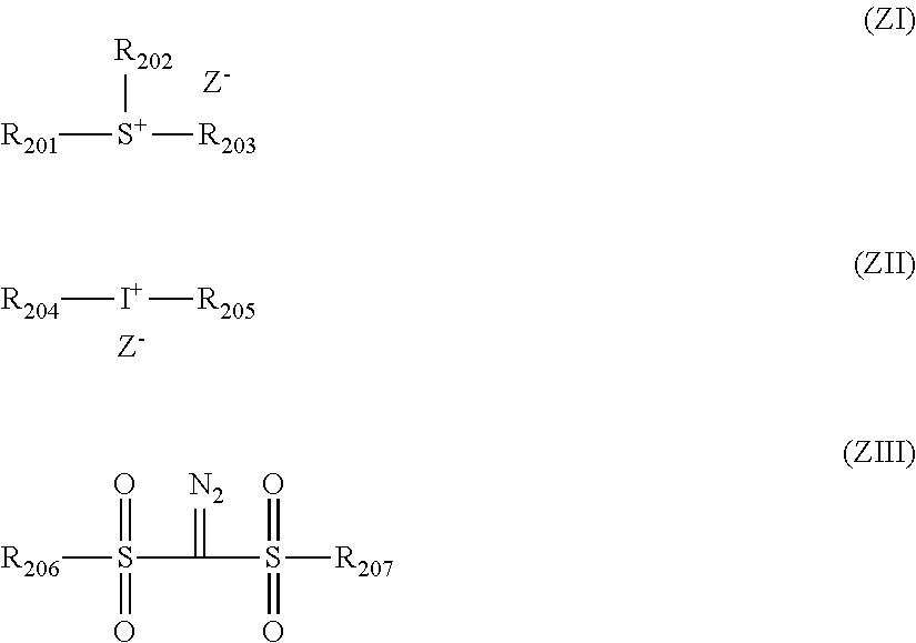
[R201][S+]([R203])[R202].[Z-].[R204][I+][R205].[Z-].[R206]S(C(=[N2])S([R207])(=O)=O)(=O)=O
